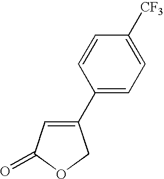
C1(=O)OCC(C2=CC=C([CF3])C=C2)=C1
